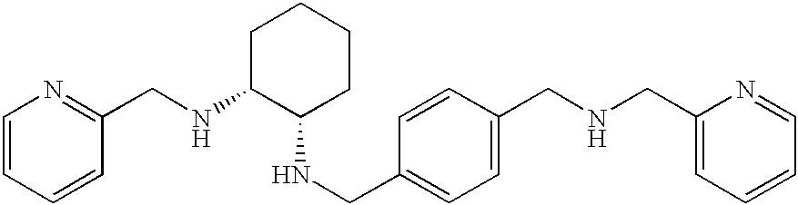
C1=CN=C(CNC2C(NCC3=CC=C(CNCC4=CC=CC=N4)C=C3)CCCC2)C=C1
